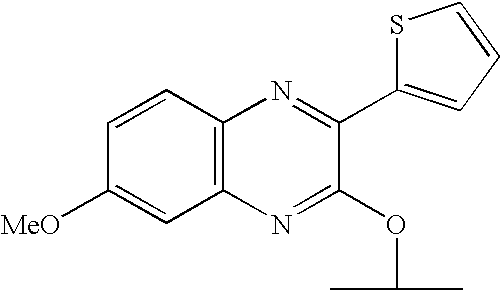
C1=CC([MeO])=CC2=C1N=C(C1=CC=CS1)C(OC(C)C)=N2
